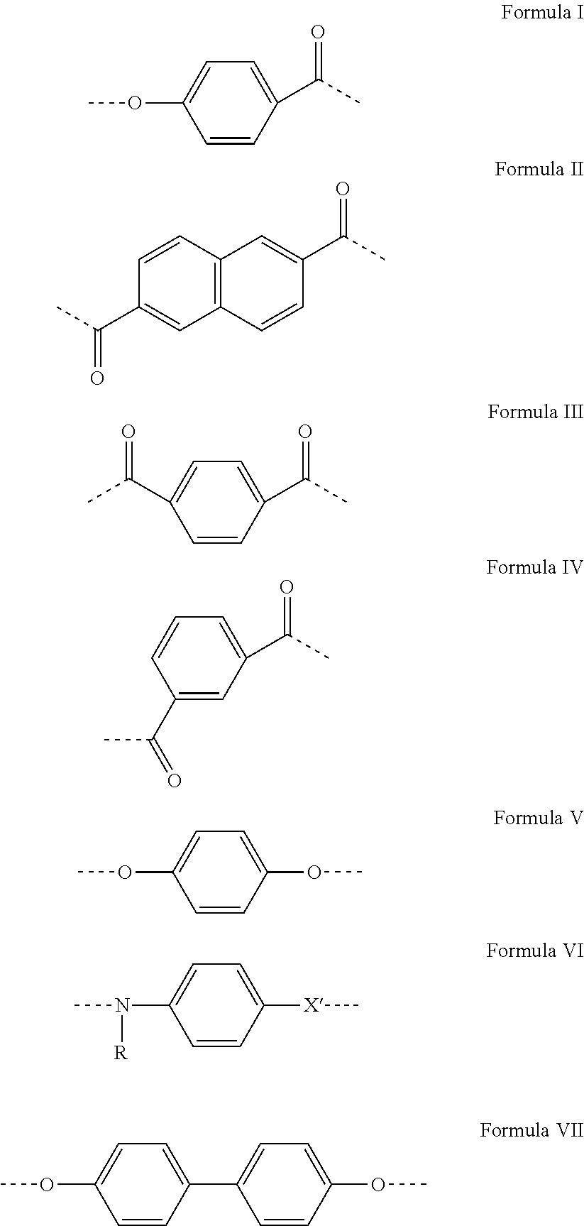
COC1=CC=C(C(C)=O)C=C1.C12=C(C=CC(C(C)=O)=C1)C=C(C(C)=O)C=C2.C1(C(=O)C)=CC=C(C(C)=O)C=C1.C1=CC=C(C(C)=O)C=C1C(C)=O.C1=CC(OC)=CC=C1OC.C1=CC([X]C)=CC=C1N(C)[R].C1=CC(OC)=CC=C1C1=CC=C(OC)C=C1
